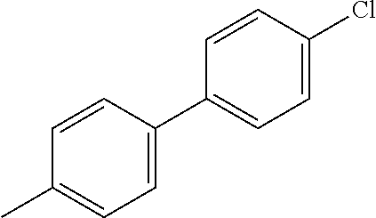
C1=CC(C2=CC=C(Cl)C=C2)=CC=C1C
